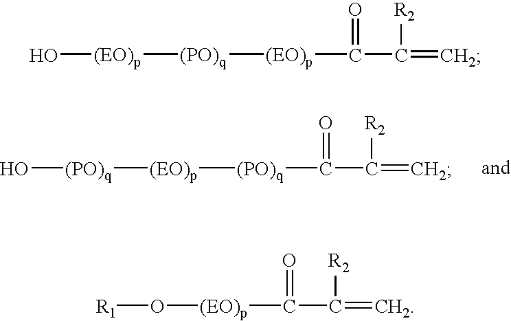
C(C(=C)[R2])([(EO)p][(PO)q][(EO)p]O)=O.C(C([R2])=C)([(EO)p]O[R1])=O.C(C(=C)[R2])([(PO)q][(EO)p][(PO)q]O)=O
